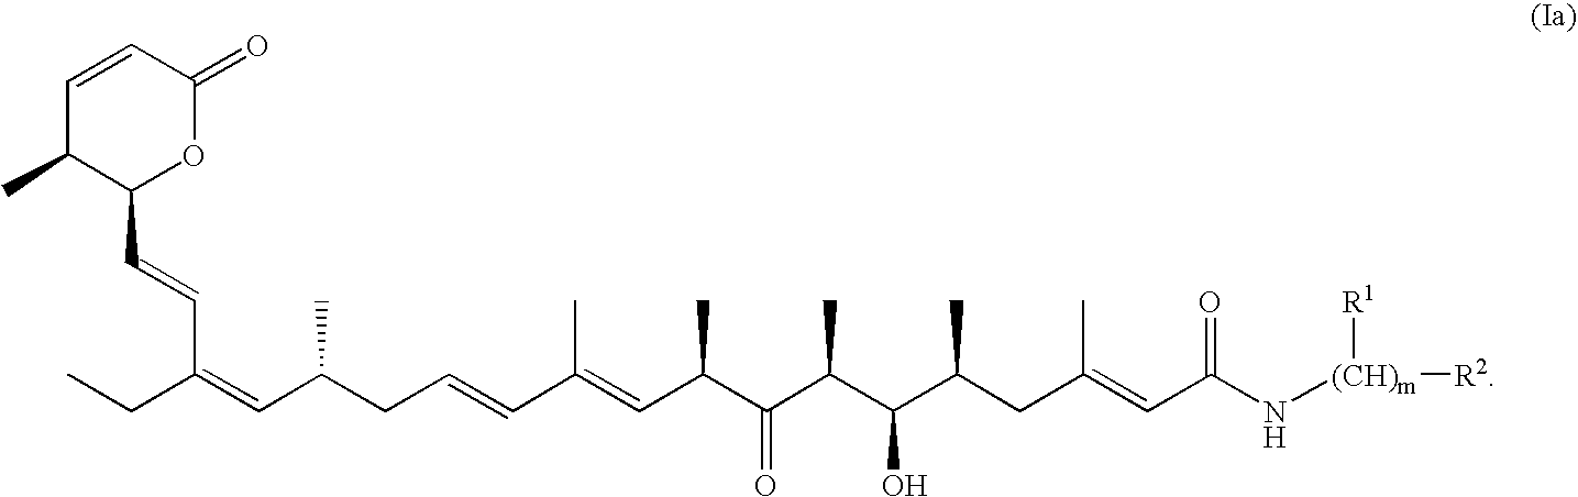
C1=CC(=O)OC(C=CC(CC)=CC(CC=CC(=CC(C(C(C(C(CC(=CC(N[(CH)m]([R2])[R1])=O)C)C)O)C)=O)C)C)C)C1C
